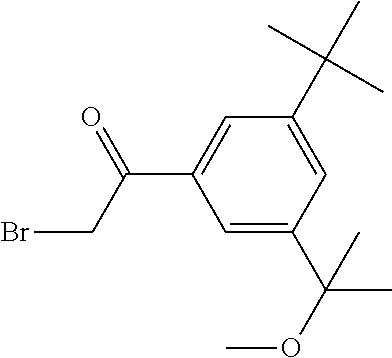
C1=C(C(C)(OC)C)C=C(C(C)(C)C)C=C1C(CBr)=O
